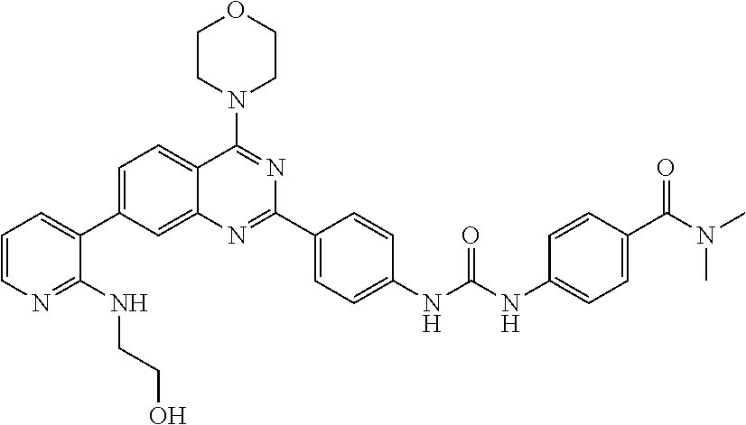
C1=C(C2=CC=CN=C2NCCO)C=C2C(=C1)C(N1CCOCC1)=NC(C1=CC=C(NC(NC3=CC=C(C(N(C)C)=O)C=C3)=O)C=C1)=N2
